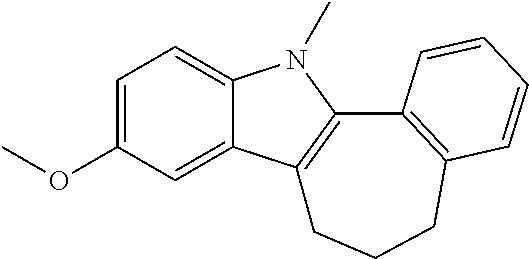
C1=C(OC)C=C2C(=C1)N(C)C1=C2CCCC2=C1C=CC=C2
